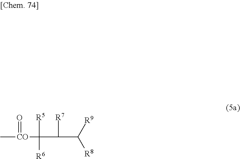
C[CO](=O)C([R5])([R6])C([R7])C([R9])[R8]
